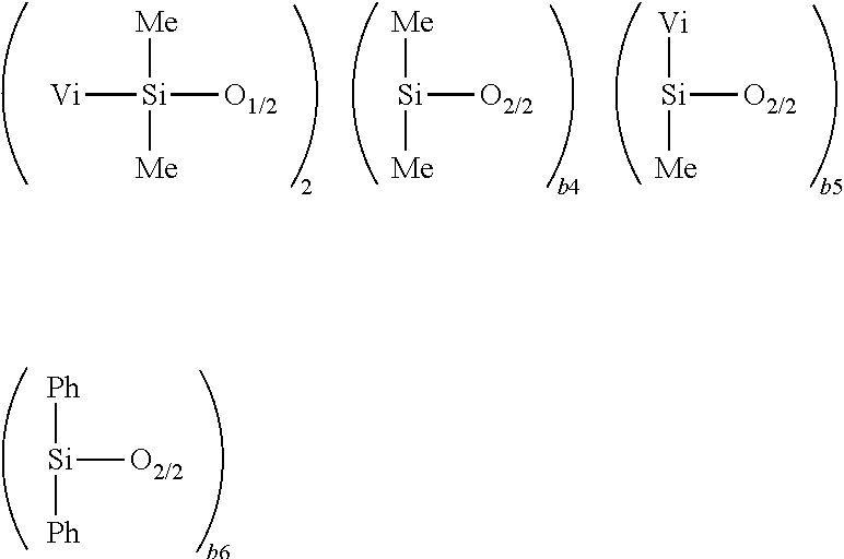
[Si]([O2/2])([Ph])[Ph].[Vi][Si]([O1/2])([Me])[Me].[Si]([O2/2])([Me])[Me].[Si]([O2/2])([Vi])[Me]
